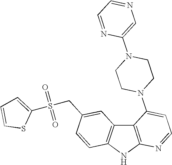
C12=C(C3=C(N1)N=CC=C3N1CCN(C3=CN=CC=N3)CC1)C=C(CS(=O)(=O)C1=CC=CS1)C=C2
